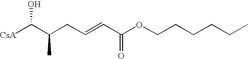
[CsA]C(C(CC=CC(OCCCCCC)=O)C)O
